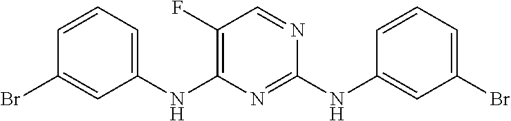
C1(NC2=C(F)C=NC(NC3=CC(Br)=CC=C3)=N2)=CC=CC(Br)=C1
